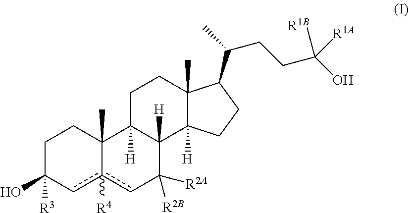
C1C([R3])(O)cc2([R4])cC([R2A])([R2B])C3([H])C([H])(C2(C)C1)CCC1(C)C3([H])CCC1C(C)CCC(O)([R1B])[R1A]
